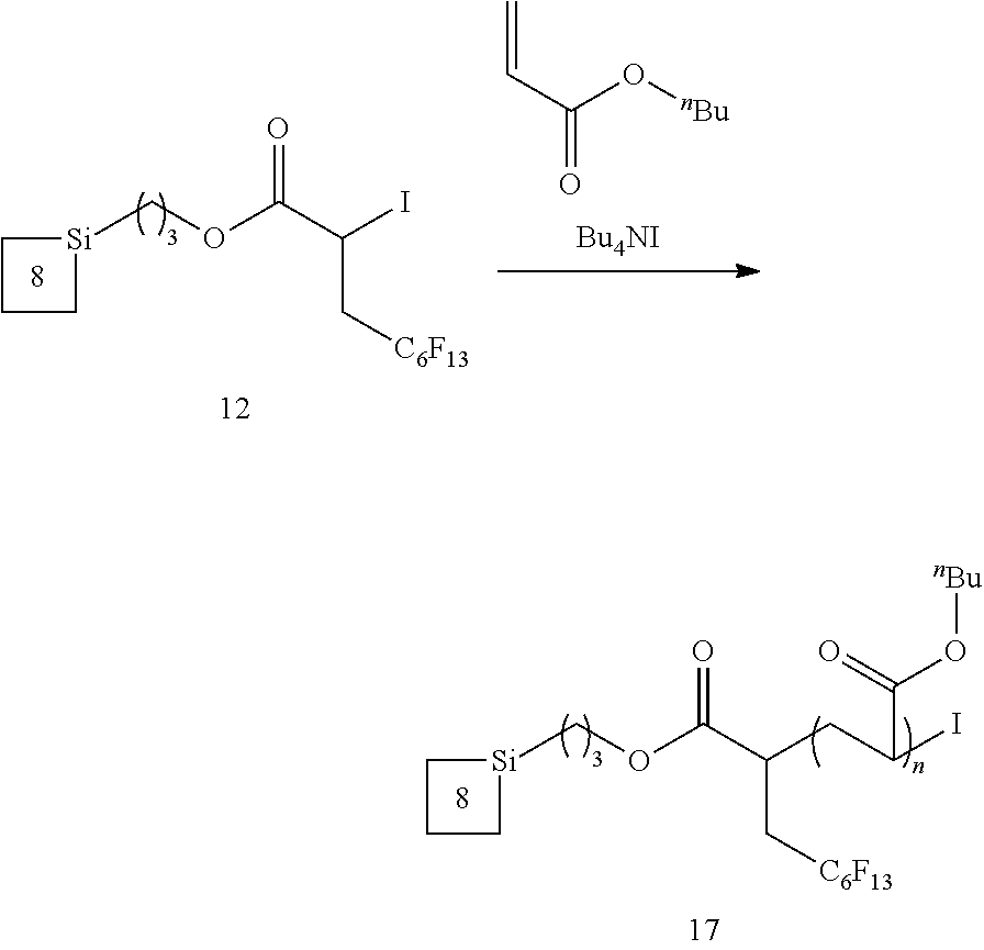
[Si]1(COC(C(CC(I)C(=O)O[nBu])C[C6F13])=O)CCC1.C=CC(O[nBu])=O.[Si]1(COC(C(I)C[C6F13])=O)CCC1
